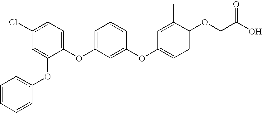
C1(Cl)=CC=C(OC2=CC=CC(OC3=CC=C(OCC(O)=O)C(C)=C3)=C2)C(OC2=CC=CC=C2)=C1
